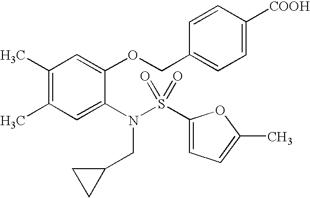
C1(C)=C(C)C=C(N(S(C2=CC=C(C)O2)(=O)=O)CC2CC2)C(OCC2=CC=C([COOH])C=C2)=C1
